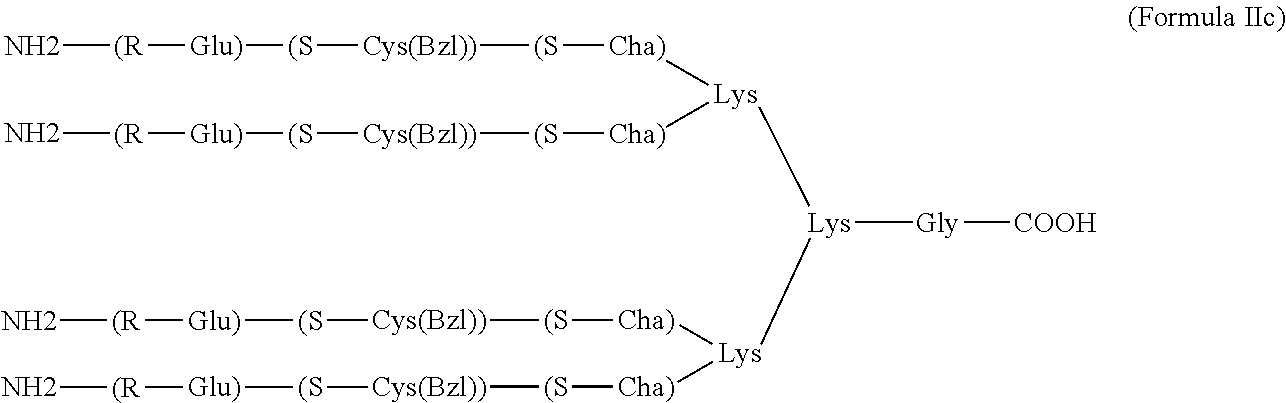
N[(R][Glu)][(S][Cys(Bzl))][(S][Cha)].[Lys]([Lys](C)[Lys]([Cha)][(S][Cys(Bzl))][(S][Glu)][(R]N)[Cha)][(S][Cys(Bzl))][(S][Glu)][(R]N)(C)C.[Gly][COOH].N[(R][Glu)][(S][Cys(Bzl))][(S][Cha)]
